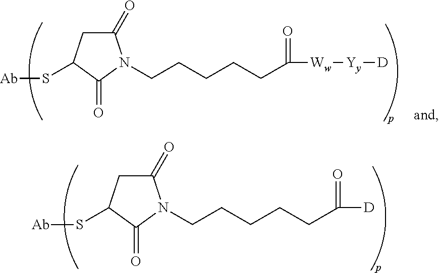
[Ab]SC1CC(=O)N(CCCCCC([D])=O)C1=O.[Ab]SC1CC(=O)N(CCCCCC([Ww][Yy][D])=O)C1=O
